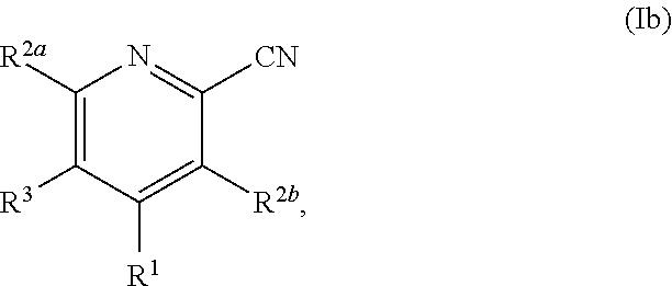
C1([R2a])=C([R3])C([R1])=C([R2b])C([CN])=N1
